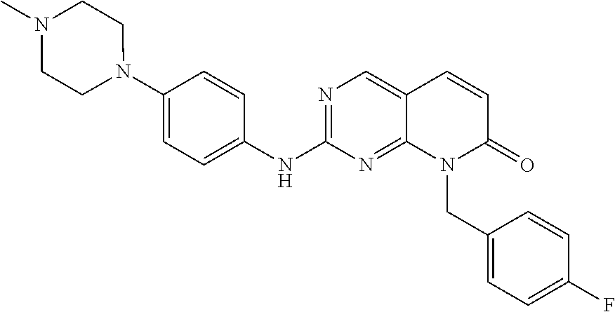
N1(C2=CC=C(NC3=NC=C4C(=N3)N(CC3=CC=C(F)C=C3)C(=O)C=C4)C=C2)CCN(C)CC1
